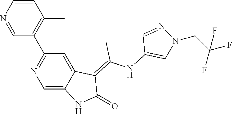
C1=CN=CC(C2=NC=C3C(=C2)C(=C(NC2=CN(CC(F)(F)F)N=C2)C)C(=O)N3)=C1C
